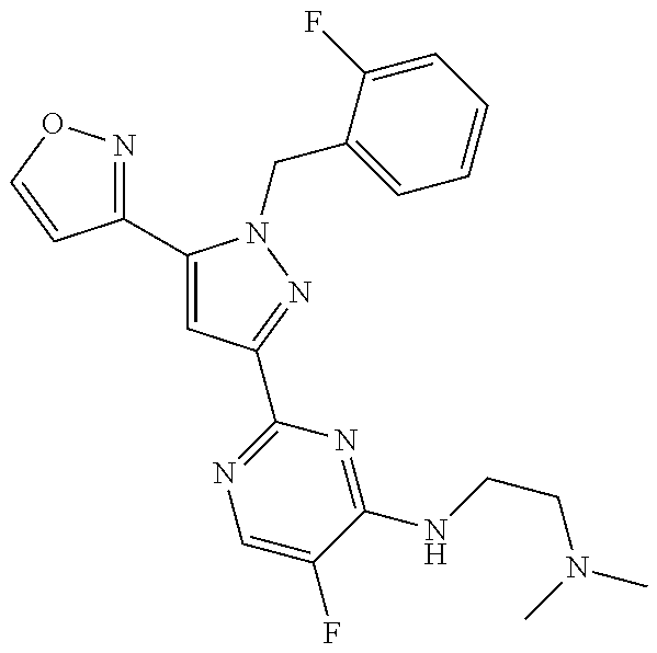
C1(C2=CC(C3=NC=C(F)C(NCCN(C)C)=N3)=NN2CC2=CC=CC=C2F)=NOC=C1
